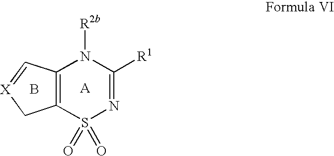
C12=C(S(=O)(=O)N=C([R1])N1[R2b])C[X]=C2.B
